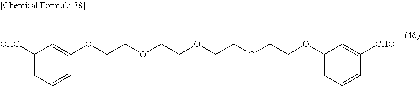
C1([OHC])=CC=CC(OCCOCCOCCOCCOC2=CC=CC([CHO])=C2)=C1
